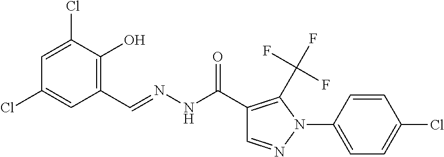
C1=C(Cl)C(O)=C(C=NNC(C2=C(C(F)(F)F)N(C3=CC=C(Cl)C=C3)N=C2)=O)C=C1Cl
